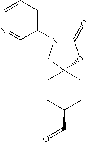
C1(=O)OC2(CN1C1=CC=CN=C1)CCC(C=O)CC2
